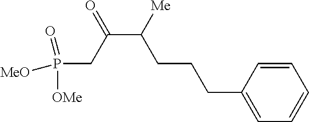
C(C([Me])CCCC1=CC=CC=C1)(CP([OMe])(=O)[MeO])=O
